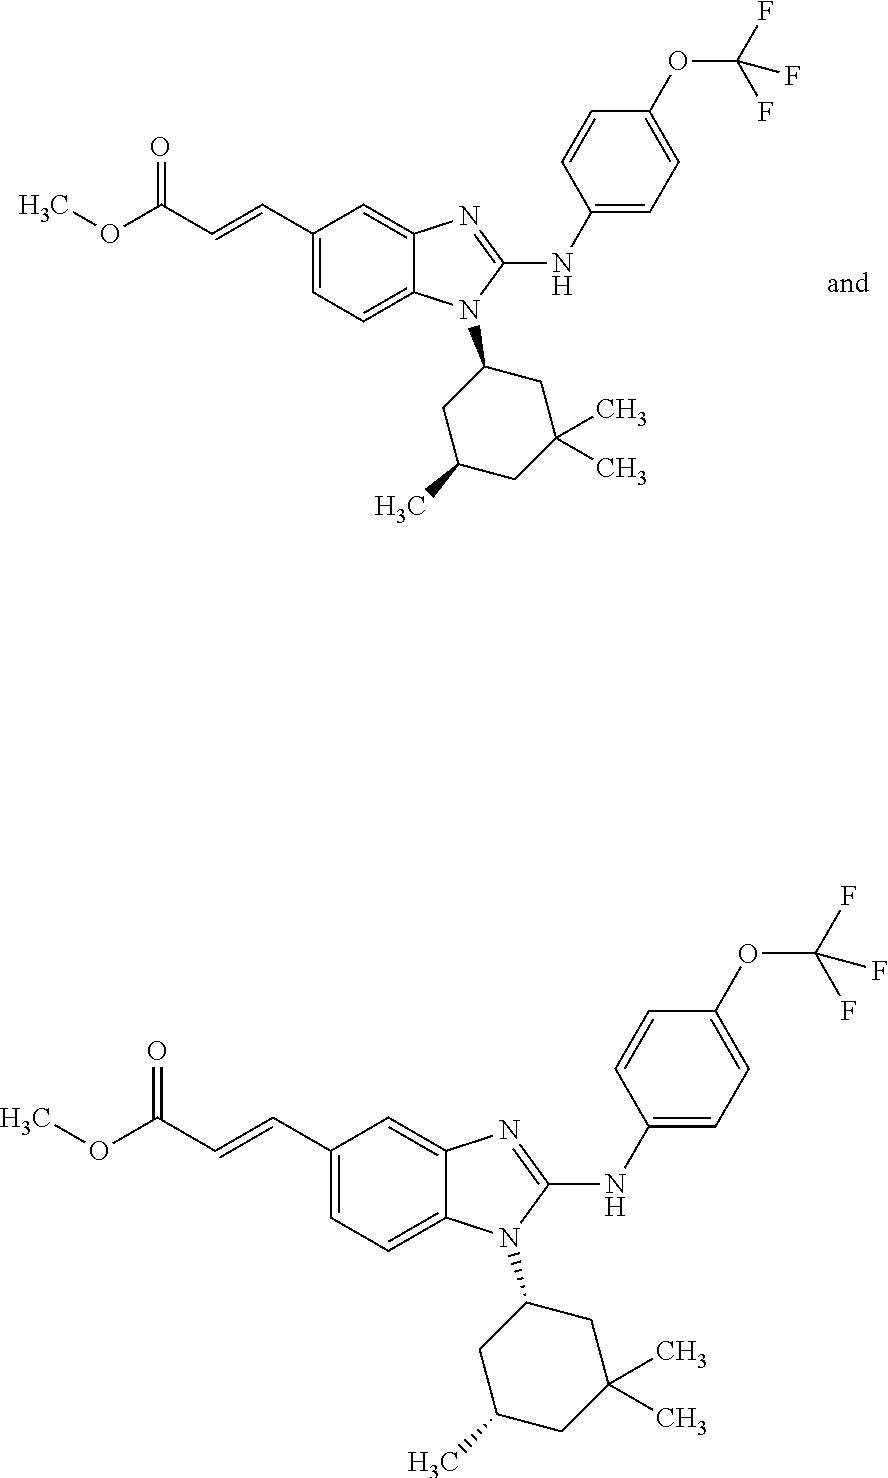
C1(C=CC(OC)=O)=CC=C2C(=C1)N=C(NC1=CC=C(OC(F)(F)F)C=C1)N2C1CC(C)CC(C)(C)C1.C1(C=CC(OC)=O)=CC=C2C(=C1)N=C(NC1=CC=C(OC(F)(F)F)C=C1)N2C1CC(C)CC(C)(C)C1
